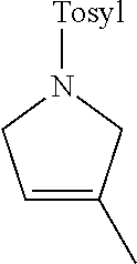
C1=C(C)CN([Tosyl])C1
